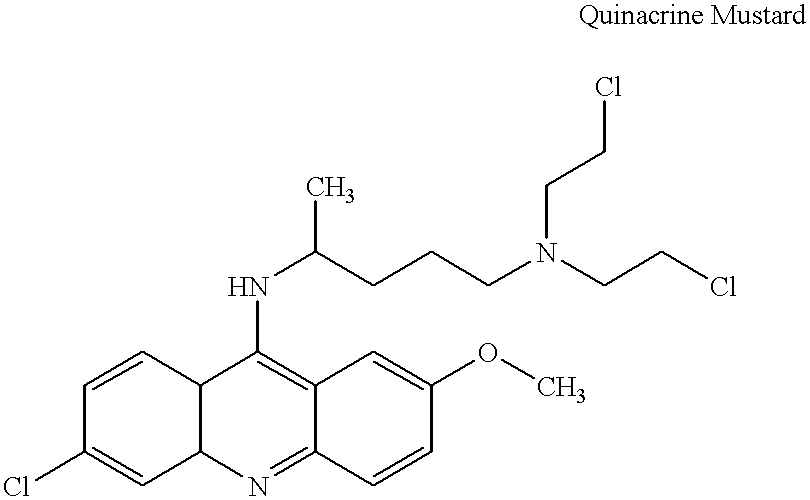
C12=NC3C(C(NC(C)CCCN(CCCl)CCCl)=C1C=C(OC)C=C2)C=CC(Cl)=C3
